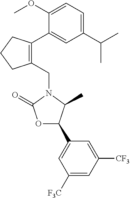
C1(CN2C(=O)OC(C3=CC([F3C])=CC([CF3])=C3)C2C)=C(C2=CC(C(C)C)=CC=C2OC)CCC1
